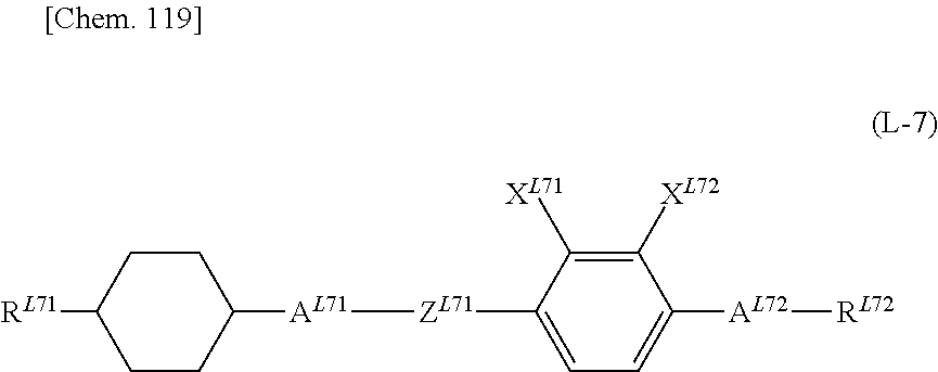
[RL71]C1CCC([AL71][ZL71]C2=CC=C([AL72][RL72])C([XL72])=C2[XL71])CC1
